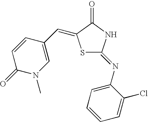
S1C(=NC2=CC=CC=C2Cl)NC(=O)C1=CC1=CN(C)C(=O)C=C1
